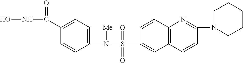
C1(N(S(C2=CC3=C(C=C2)N=C(N2CCCCC2)C=C3)(=O)=O)[Me])=CC=C(C(NO)=O)C=C1
